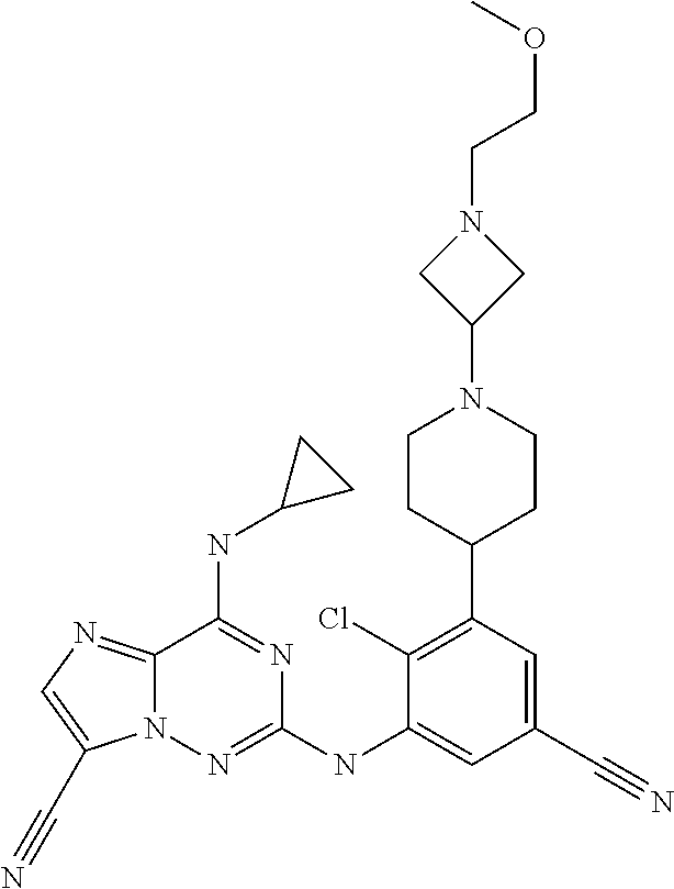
C1CC(C2=C(Cl)C(NC3=NN4C(=NC=C4C#N)C(NC4CC4)=N3)=CC(C#N)=C2)CCN1C1CN(CCOC)C1
